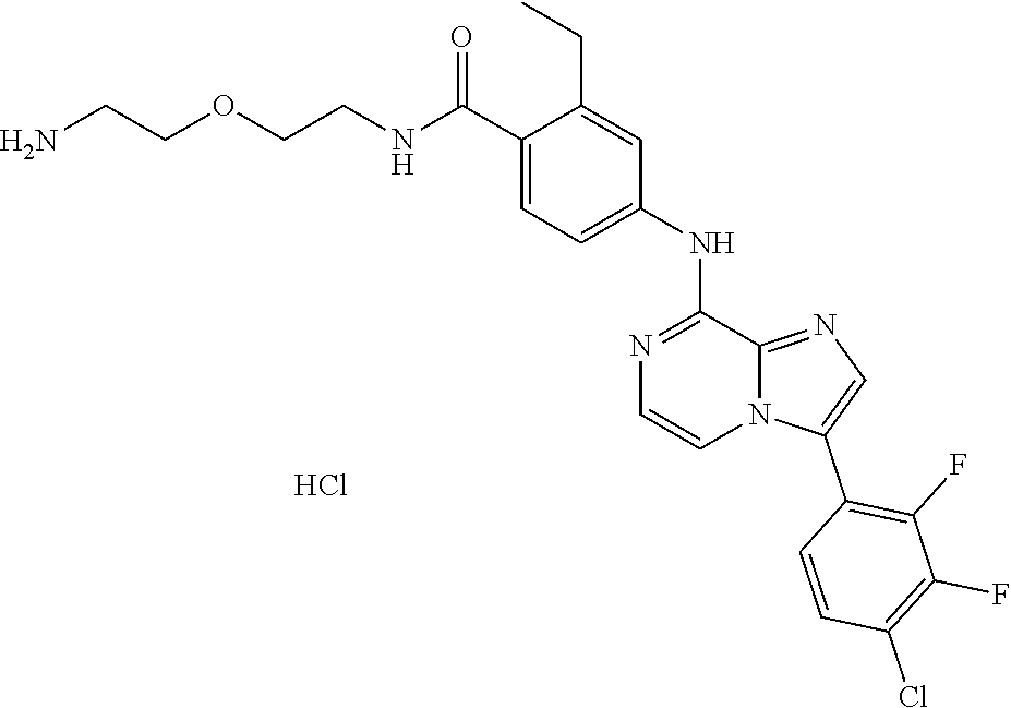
C1=C(C(NCCOCCN)=O)C(CC)=CC(NC2=NC=CN3C2=NC=C3C2=C(F)C(F)=C(Cl)C=C2)=C1.Cl
